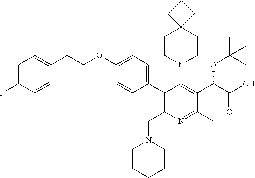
C1(OCCC2=CC=C(F)C=C2)=CC=C(C2=C(CN3CCCCC3)N=C(C)C(C(C(O)=O)OC(C)(C)C)=C2N2CCC3(CC2)CCC3)C=C1
